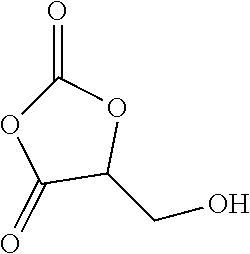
C1(=O)OC(=O)C(CO)O1
